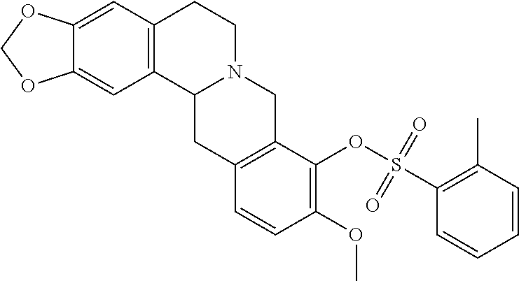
C12=C(C=C3C(=C1)OCO3)CCN1C2CC2=C(C1)C(OS(C1=C(C)C=CC=C1)(=O)=O)=C(OC)C=C2
